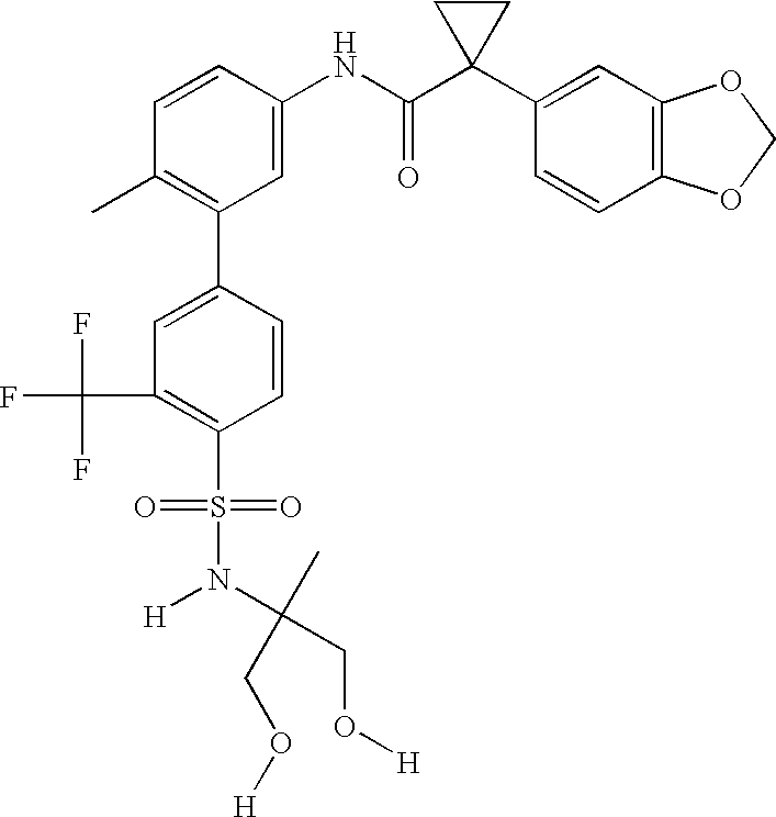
C1(NC(C2(C3=CC4=C(C=C3)OCO4)CC2)=O)=CC(C2=CC(C(F)(F)F)=C(S(=O)(=O)N([H])C(C)(CO[H])CO[H])C=C2)=C(C)C=C1
